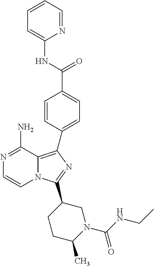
N1=C(N)C2=C(C3=CC=C(C(=O)NC4=CC=CC=N4)C=C3)N=C(C3CCC(C)N(C(=O)NCC)C3)N2C=C1
